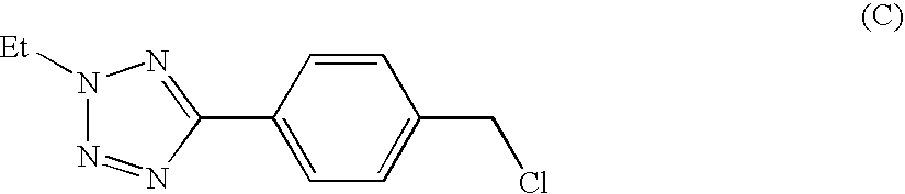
C1=CC(C2=NN([Et])N=N2)=CC=C1CCl
